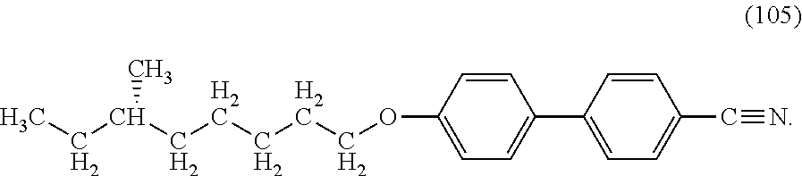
C1=CC(OCCCCCC(CC)C)=CC=C1C1=CC=C(C#N)C=C1
